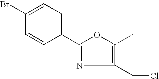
C1(Br)=CC=C(C2=NC(CCl)=C(C)O2)C=C1
